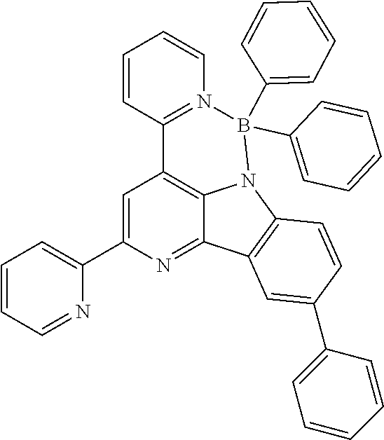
C1=C(C2=CC=CC=N2)N=C2C3=C1C1=N(C=CC=C1)B(C1=CC=CC=C1)(C1=CC=CC=C1)N3C1=C2C=C(C2=CC=CC=C2)C=C1
